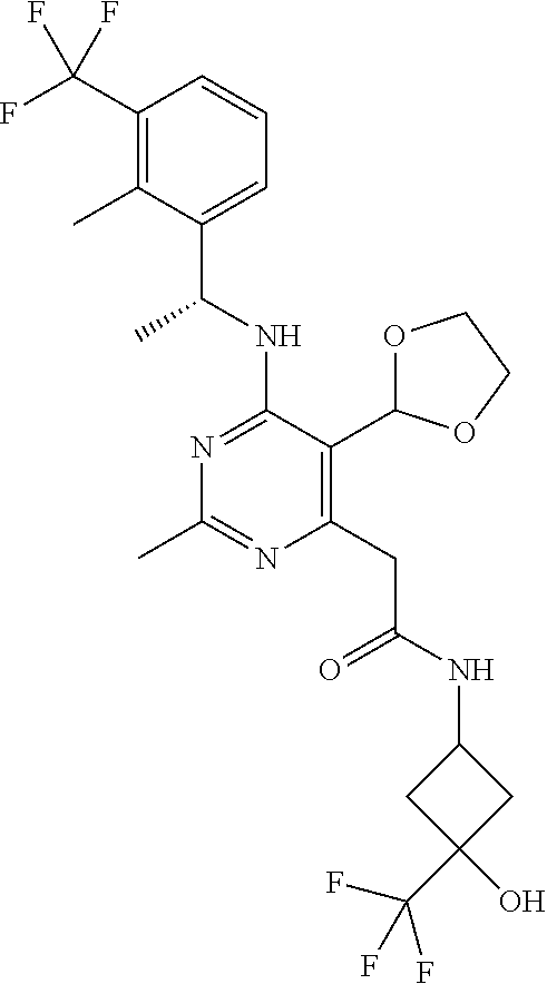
N1=C(NC(C)C2=CC=CC(C(F)(F)F)=C2C)C(C2OCCO2)=C(CC(=O)NC2CC(C(F)(F)F)(O)C2)N=C1C
